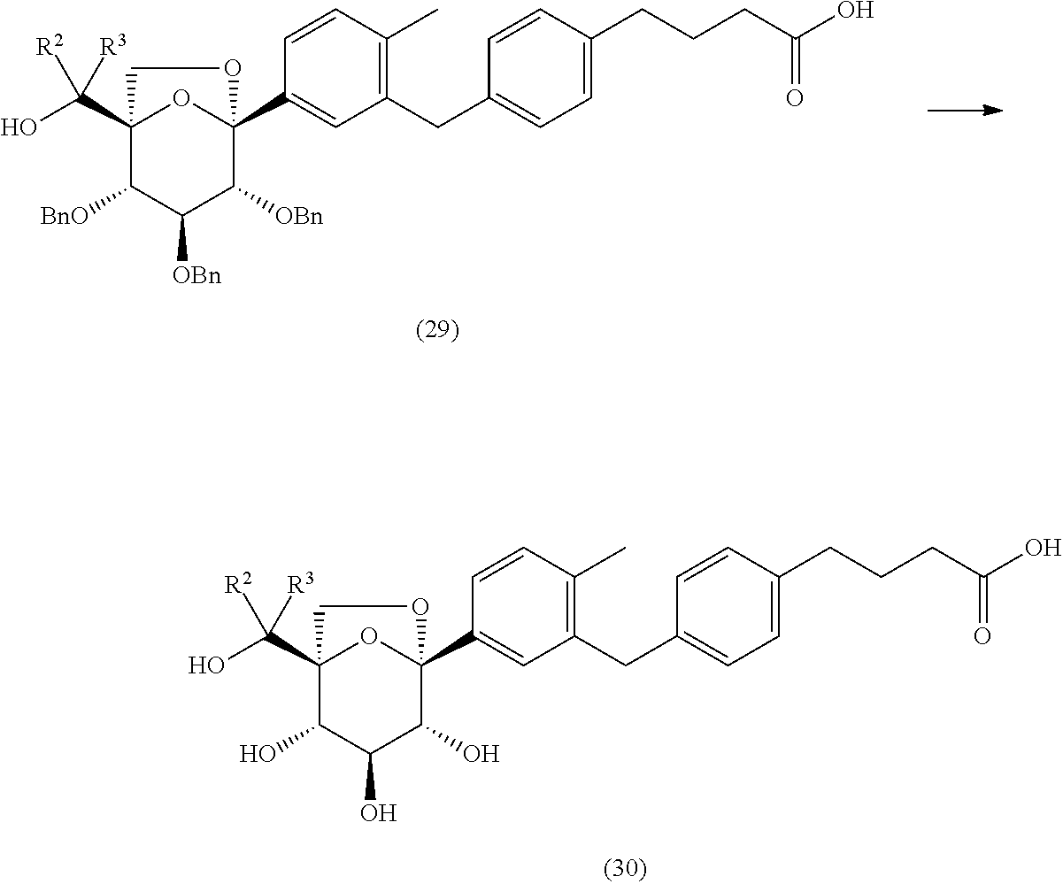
C12(C(O)([R3])[R2])C(O)C(O)C(O)C(C3=CC(CC4=CC=C(CCCC(O)=O)C=C4)=C(C)C=C3)(O1)OC2.C12(C(O)([R3])[R2])C([BnO])C([OBn])C([OBn])C(C3=CC(CC4=CC=C(CCCC(O)=O)C=C4)=C(C)C=C3)(O1)OC2
